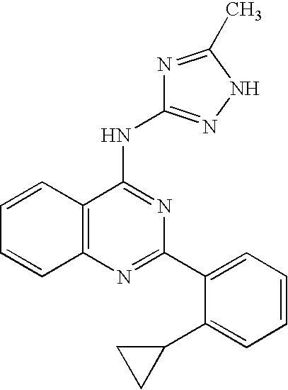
C12=C(N=C(C3=CC=CC=C3C3CC3)N=C1NC1=NNC(C)=N1)C=CC=C2
